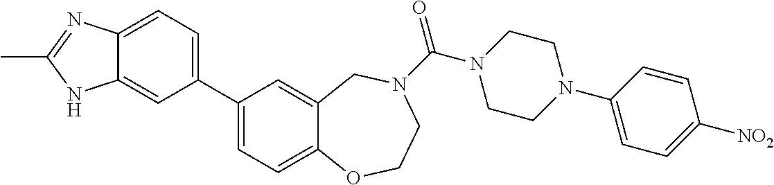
C1(C2=CC=C3C(=C2)NC(C)=N3)=CC=C2C(=C1)CN(C(N1CCN(C3=CC=C([NO2])C=C3)CC1)=O)CCO2
